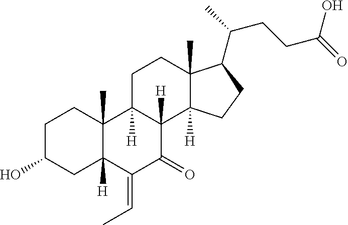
C1C(O)CC2([H])C(C)(C1)C1([H])C([H])(C(=O)C2=CC)C2([H])C(C)(CC1)C(C(C)CCC(=O)O)CC2
